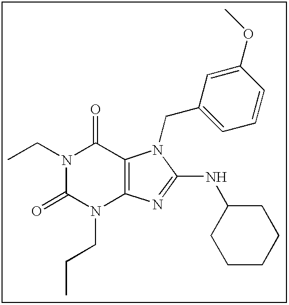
C(N1C(=O)N(CCC)C2=C(C1=O)N(CC1=CC=CC(OC)=C1)C(NC1CCCCC1)=N2)C
